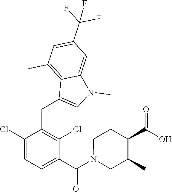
C1(Cl)=CC=C(C(N2CC(C)C(C(=O)O)CC2)=O)C(Cl)=C1CC1=CN(C)C2=CC(C(F)(F)F)=CC(C)=C12
